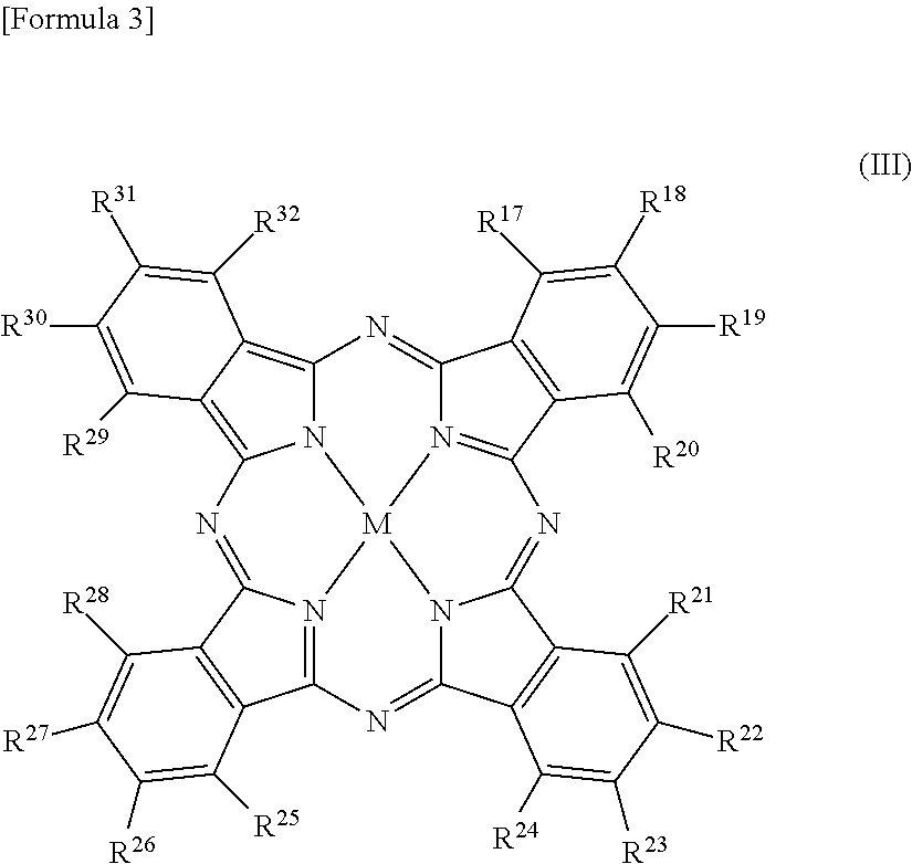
N12=C3C4=C(C1=NC1=C5C(=C6N1[M]21N2C(=N3)C3=C(C2=NC2=N1C(=N6)C1=C2C([R25])=C([R26])C([R27])=C1[R28])C([R24])=C([R23])C([R22])=C3[R21])C([R29])=C([R30])C([R31])=C5[R32])C([R17])=C([R18])C([R19])=C4[R20]
